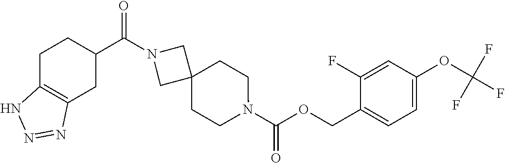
N1(C(OCC2=CC=C(OC(F)(F)F)C=C2F)=O)CCC2(CN(C(C3CCC4=C(C3)N=NN4)=O)C2)CC1
